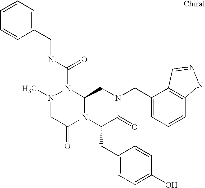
N1(C(NCC2=CC=CC=C2)=O)N(C)CC(=O)N2C1CN(CC1=CC=CC3=C1C=NN3)C(=O)C2CC1=CC=C(O)C=C1
